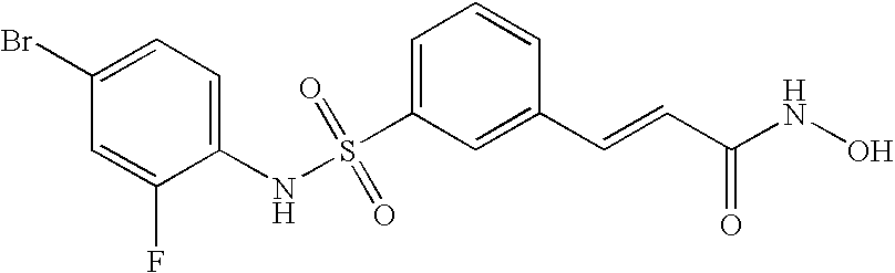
S(C1=CC=CC(C=CC(NO)=O)=C1)(NC1=CC=C(Br)C=C1F)(=O)=O
